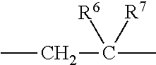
CCC([R7])([R6])C
